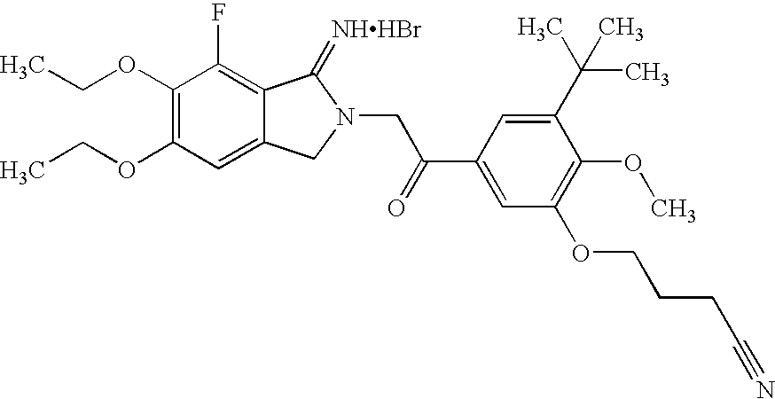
CCOC1=C(OCC)C=C2C(=C1F)C(=[NHHBr])N(CC(C1=CC(OCCCC#N)=C(OC)C(C(C)(C)C)=C1)=O)C2
